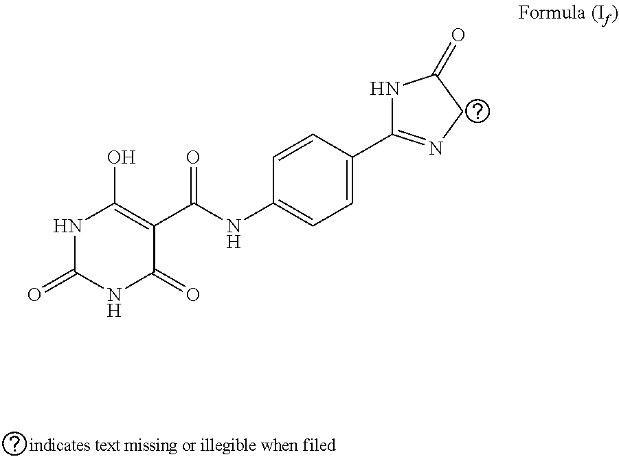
N1C(=O)NC(=O)C(C(NC2=CC=C(C3=NCC(=O)N3)C=C2)=O)=C1O
